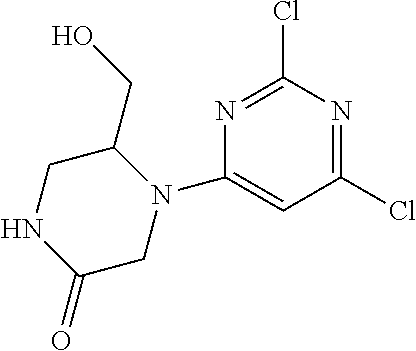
C1(N2C(CO)CNC(=O)C2)=CC(Cl)=NC(Cl)=N1
